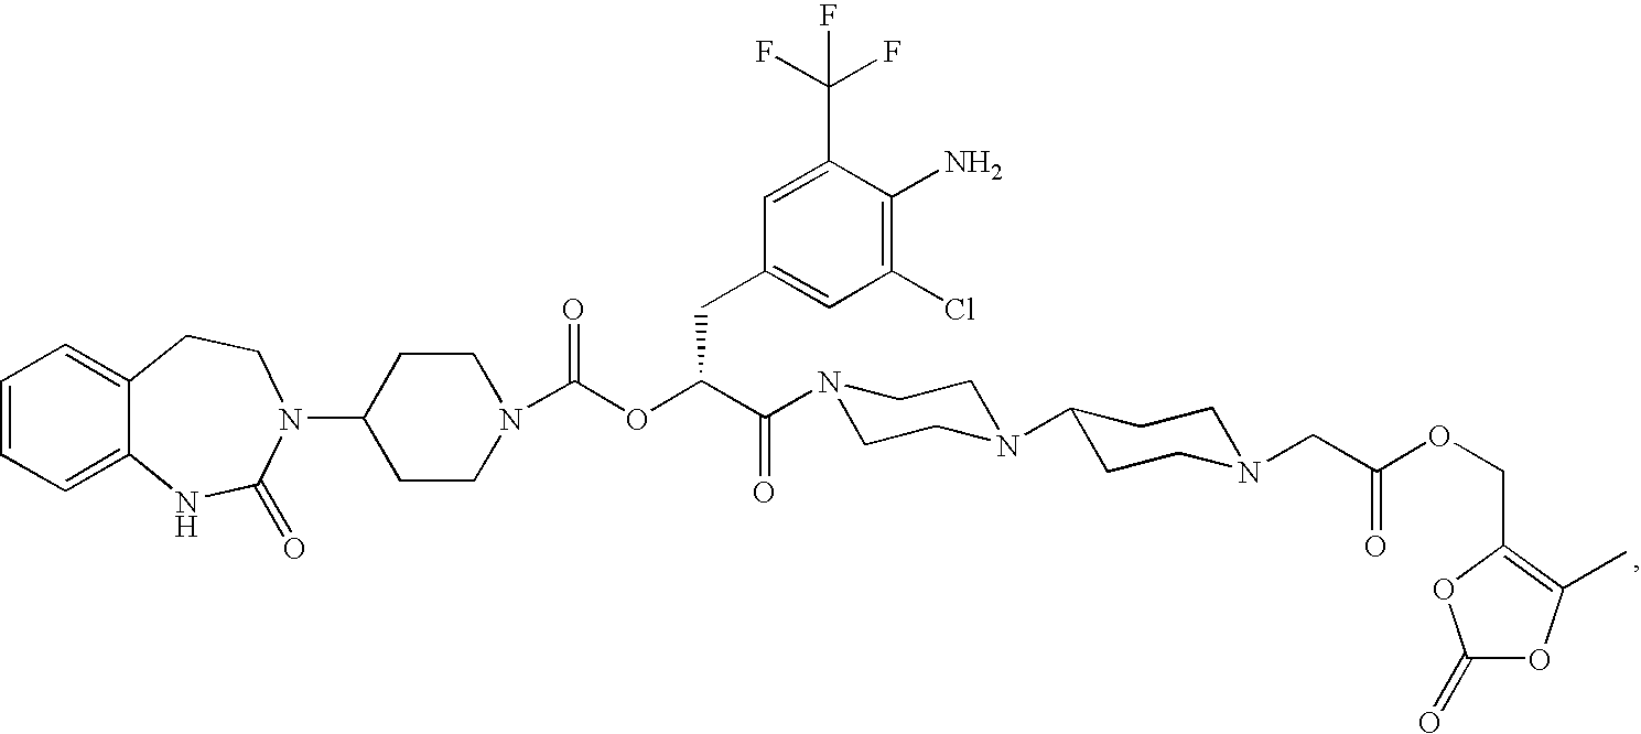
C1=CC=C2C(=C1)CCN(C1CCN(C(OC(C(=O)N3CCN(C4CCN(CC(OCC5=C(C)OC(=O)O5)=O)CC4)CC3)CC3=CC(Cl)=C(N)C(C(F)(F)F)=C3)=O)CC1)C(=O)N2
